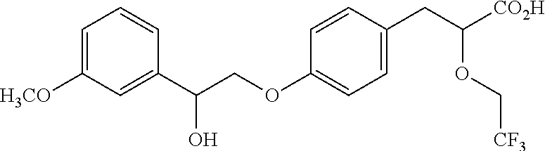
C1=C([H3CO])C=C(C(COC2=CC=C(CC(OC[CF3])[CO2H])C=C2)O)C=C1
